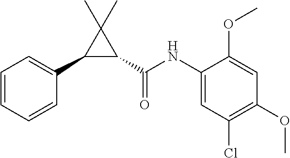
C1=CC=CC(C2C(C(=O)NC3=CC(Cl)=C(OC)C=C3OC)C2(C)C)=C1
